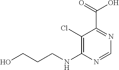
C1(Cl)=C(NCCCO)N=CN=C1C(=O)O
